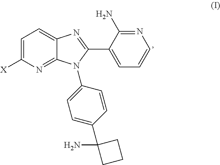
[X]C1=CC=C2C(=N1)N(C1=CC=C(C3(N)CCC3)C=C1)C(C1=CC=CN=C1N)=N2
